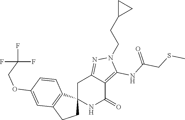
C12(NC(=O)C3=C(NC(CSC)=O)N(CCC4CC4)N=C3C1)CCC1=C2C=CC(OCC(F)(F)F)=C1
